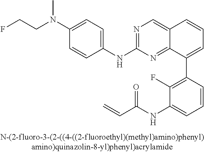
N(C1=CC=C(NC2=NC=C3C(=N2)C(C2=C(F)C(NC(C=C)=O)=CC=C2)=CC=C3)C=C1)(CCF)C
